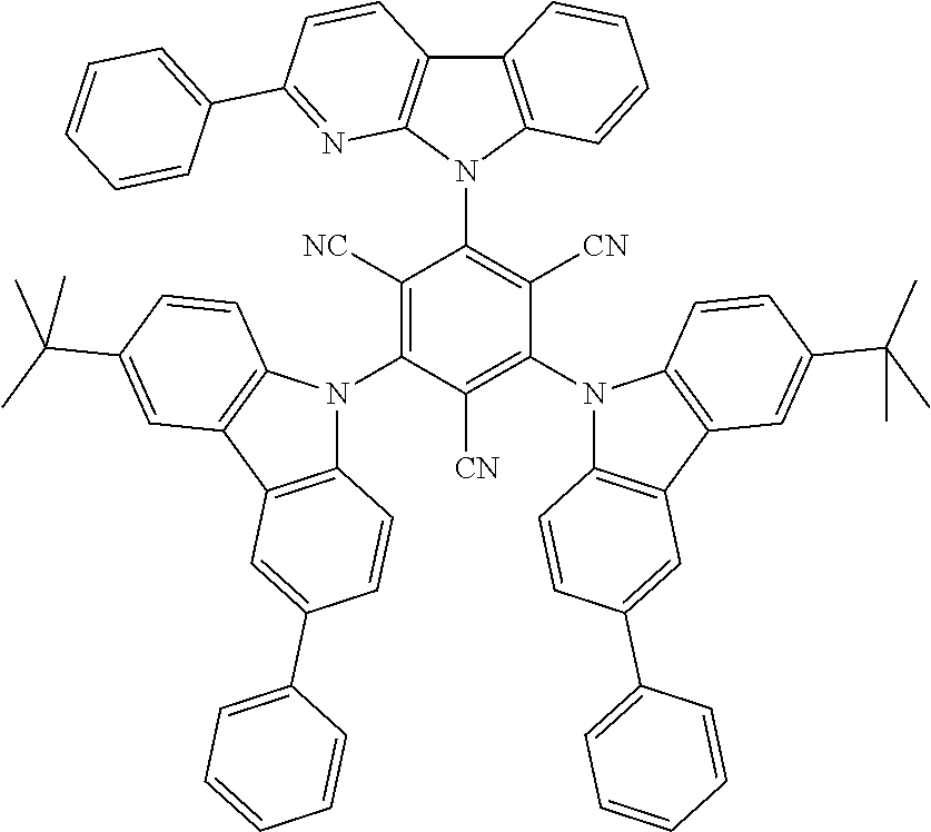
C12=C(N(C3=C([CN])C(N4C5=C(C6=C4C=CC(C(C)(C)C)=C6)C=C(C4=CC=CC=C4)C=C5)=C([CN])C(N4C5=C(C6=C4C=CC(C(C)(C)C)=C6)C=C(C4=CC=CC=C4)C=C5)=C3[NC])C3=C1C=CC(C1=CC=CC=C1)=N3)C=CC=C2
